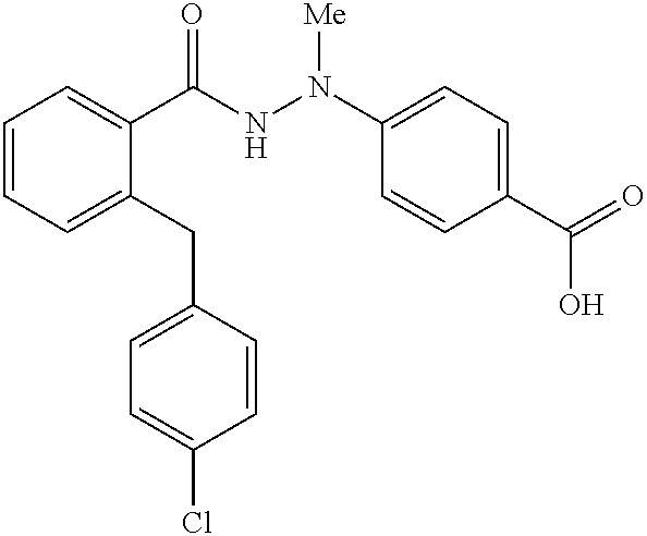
C1=CC=C(CC2=CC=C(Cl)C=C2)C(C(NN(C2=CC=C(C(O)=O)C=C2)[Me])=O)=C1
